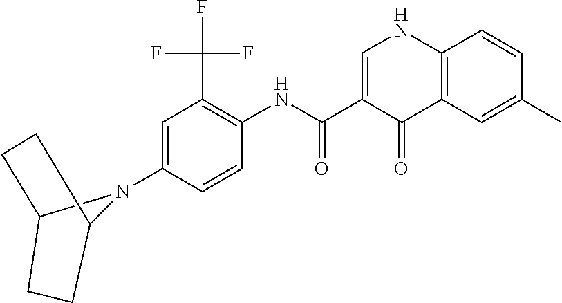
C12CCC(N1C1=CC(C(F)(F)F)=C(NC(C3=CNC4=C(C3=O)C=C(C)C=C4)=O)C=C1)CC2
